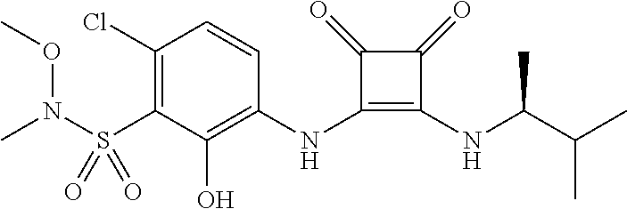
C1(Cl)=C(S(N(OC)C)(=O)=O)C(O)=C(NC2=C(NC(C(C)C)C)C(=O)C2=O)C=C1
